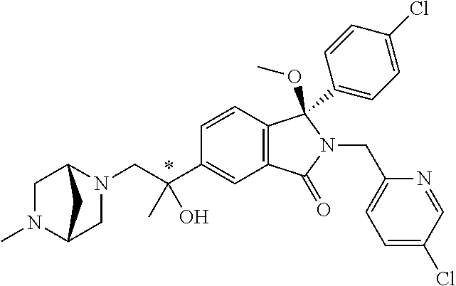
C1=CC2=C(C=C1C(CN1CC3N(C)CC1C3)(C)O)C(=O)N(CC1=CC=C(Cl)C=N1)C2(OC)C1=CC=C(Cl)C=C1
